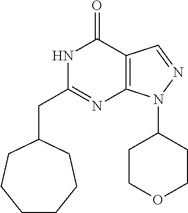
N1C(CC2CCCCCC2)=NC2=C(C1=O)C=NN2C1CCOCC1
